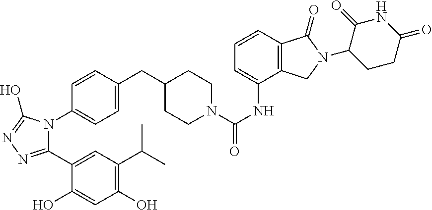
C1(C2=CC(C(C)C)=C(O)C=C2O)=NN=C(O)N1C1=CC=C(CC2CCN(C(NC3=CC=CC4=C3CN(C3CCC(=O)NC3=O)C4=O)=O)CC2)C=C1
